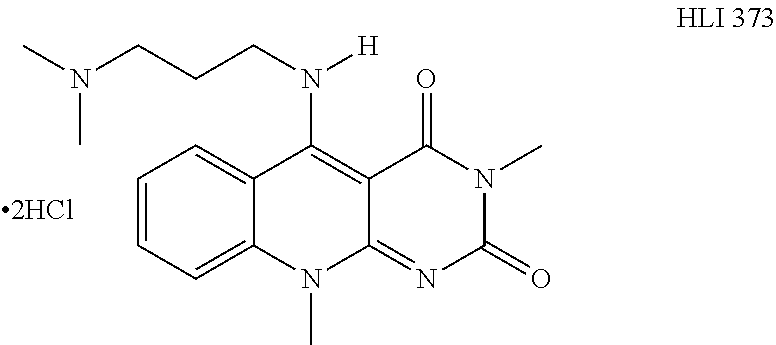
C1=CC=C2C(=C1)C(N(CCCN(C)C)[H])=C1C(=NC(=O)N(C)C1=O)N2C
